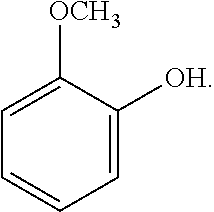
C1=C([OCH3])C([OH])=CC=C1
